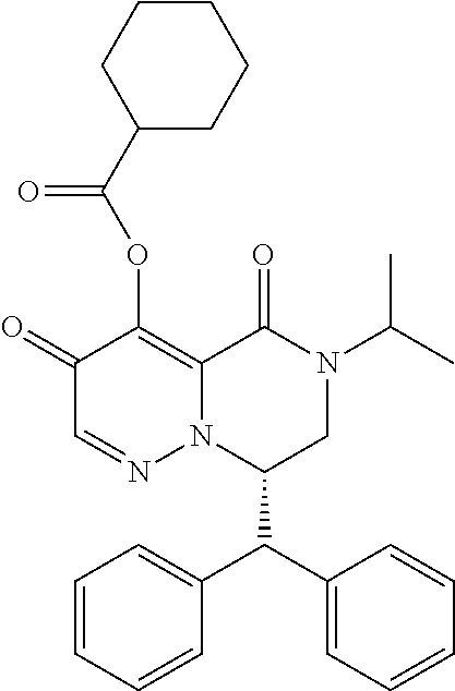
C1=CC=CC(C(C2=CC=CC=C2)C2CN(C(C)C)C(=O)C3=C(OC(C4CCCCC4)=O)C(=O)C=NN23)=C1
